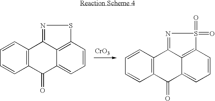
C1=CC2=C(C(=O)C3=CC=CC4=C3C2=NS4)C=C1.C1=CC2=C(C(=O)C3=CC=CC4=C3C2=NS4(=O)=O)C=C1.[CrO3]
